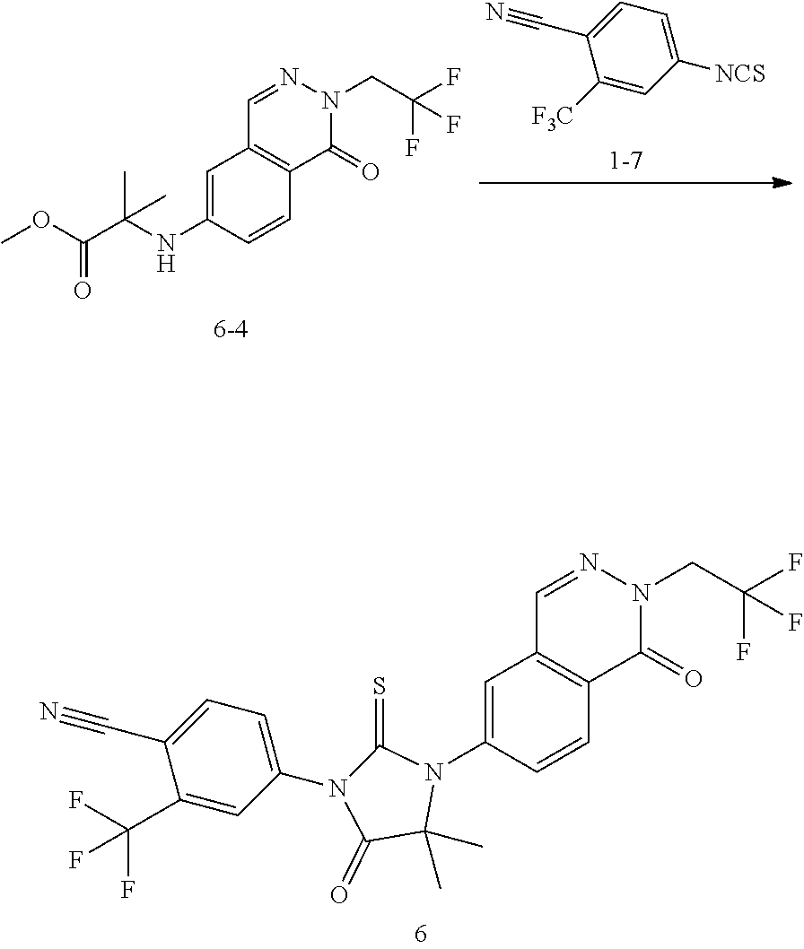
C1([NCS])=CC=C(C#N)C([F3C])=C1.C1=C(NC(C(OC)=O)(C)C)C=CC2=C1C=NN(CC(F)(F)F)C2=O.C1(N2C(C)(C)C(=O)N(C3=CC=C(C#N)C(C(F)(F)F)=C3)C2=S)=CC2=C(C=C1)C(=O)N(CC(F)(F)F)N=C2
